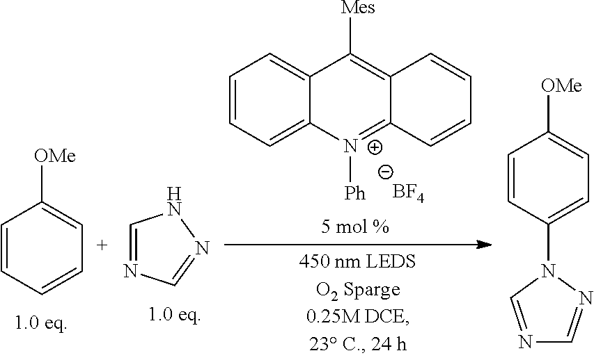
C1=CC=C2C(=C1)C([Mes])=C1C(=[N+]2[Ph])C=CC=C1.[BF4].C1=CC=CC=C1[OMe].C1=NC=NN1.C1=CC(N2C=NC=N2)=CC=C1[OMe]
